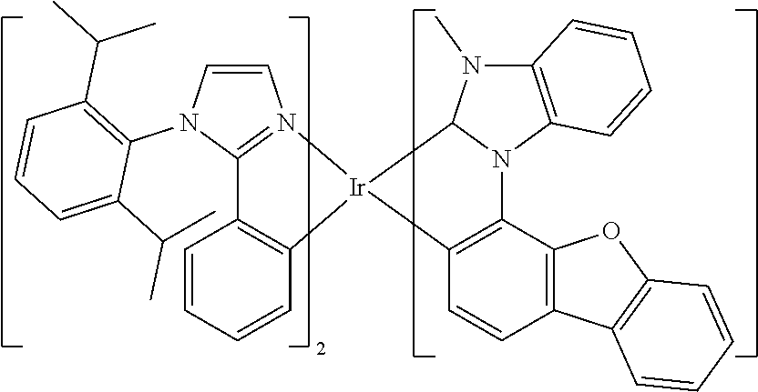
N1(C)C2=C(N3C1[Ir]1(C4=C3C3=C(C=C4)C4=C(O3)C=CC=C4)N3=C(N(C4=C(C(C)C)C=CC=C4C(C)C)C=C3)C3=C1C=CC=C3)C=CC=C2
